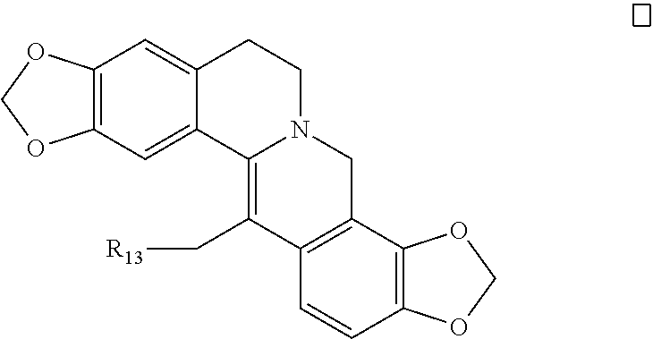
C12=C(C=C3C(=C1)CCN1C3=C(C[R13])C3=C(C1)C1=C(C=C3)OCO1)OCO2
